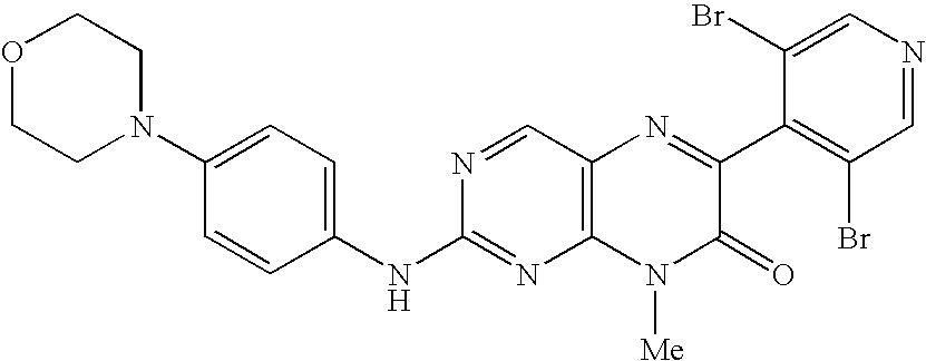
N1(C2=CC=C(NC3=NC4=C(C=N3)N=C(C3=C(Br)C=NC=C3Br)C(=O)N4[Me])C=C2)CCOCC1
